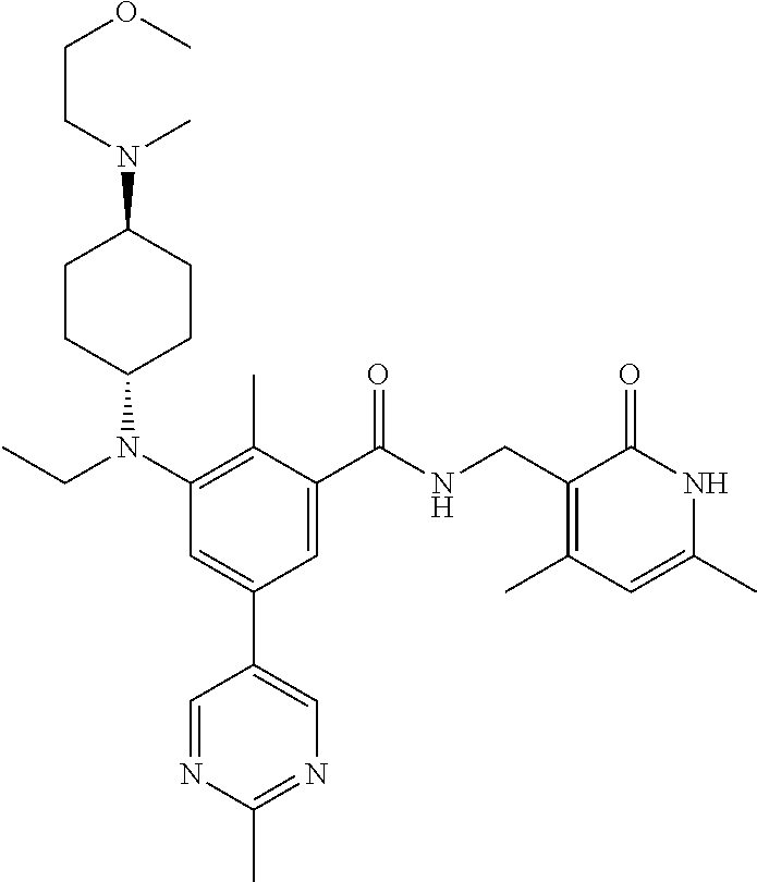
N1=CC(C2=CC(N(CC)C3CCC(N(CCOC)C)CC3)=C(C)C(C(NCC3=C(C)C=C(C)NC3=O)=O)=C2)=CN=C1C
